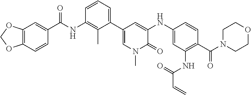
C12=C(C=CC(C(NC3=C(C)C(C4=CN(C)C(=O)C(NC5=CC(NC(=O)C=C)=C(C(N6CCOCC6)=O)C=C5)=C4)=CC=C3)=O)=C1)OCO2
